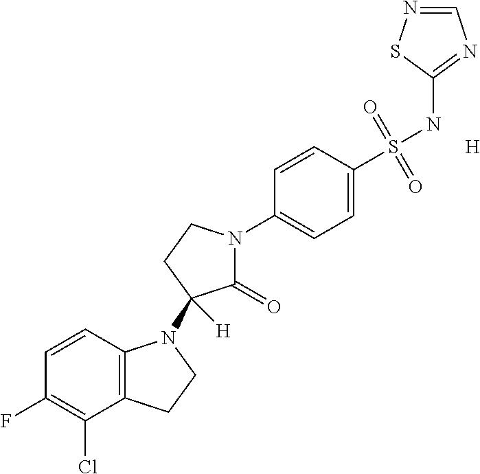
C1=CC2=C(C(Cl)=C1F)CCN2C1([H])C(=O)N(C2=CC=C(S(NC3=NC=NS3)(=O)=O)C=C2)CC1.[H]
